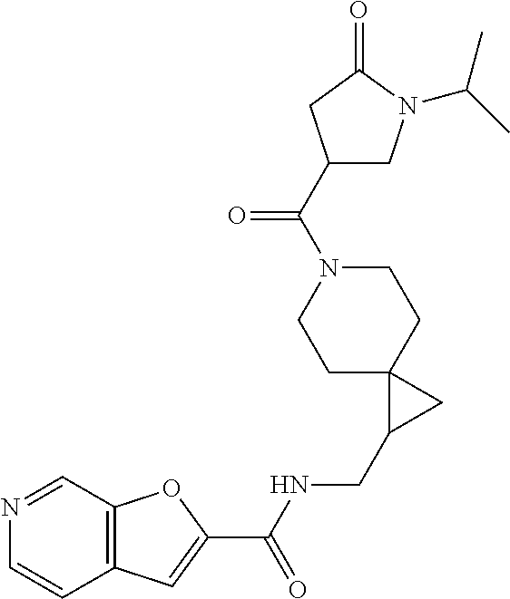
C1C2(CCN(C(C3CN(C(C)C)C(=O)C3)=O)C1)C(CNC(C1=CC3=C(O1)C=NC=C3)=O)C2
